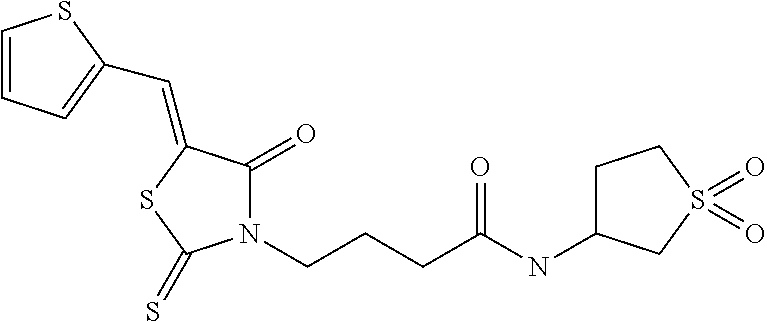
C1=CC=C(C=C2C(=O)N(CCCC(NC3CCS(=O)(=O)C3)=O)C(=S)S2)S1
